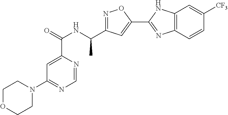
C1=NC(C(=O)NC(C2=NOC(C3=NC4=C(N3)C=C([CF3])C=C4)=C2)C)=CC(N2CCOCC2)=N1
